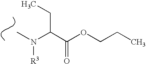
CN(C(C(OCCC)=O)CC)[R3]
